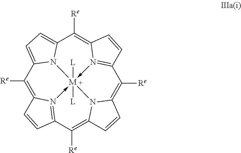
C1([Re])=C2N3->[M]45([L])([L])-N6=C(C=CC6=C([Re])C6=CC=C1N64)C([Re])=C1N5C(=C([Re])C=3C=C2)C=C1
